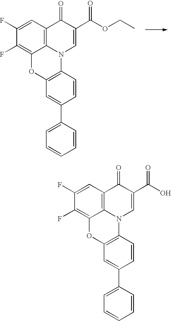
C1(F)=C2C3=C(C=C1F)C(=O)C(C(OCC)=O)=CN3C1=C(O2)C=C(C2=CC=CC=C2)C=C1.C1(F)=C2C3=C(C=C1F)C(=O)C(C(O)=O)=CN3C1=C(O2)C=C(C2=CC=CC=C2)C=C1
